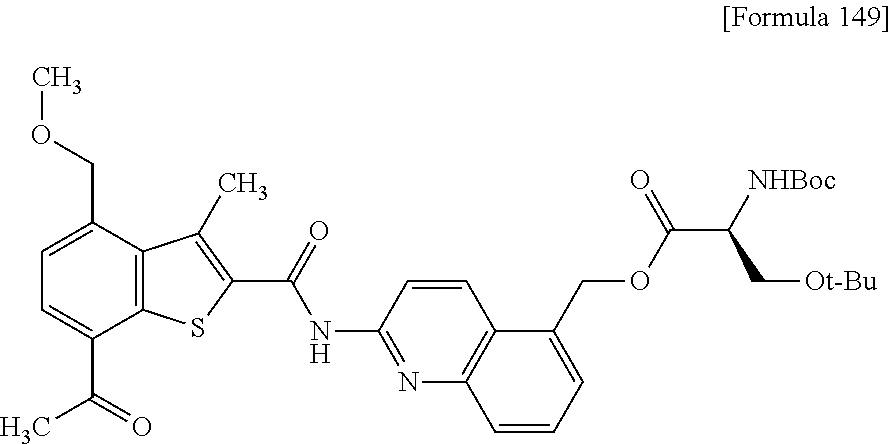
C12=C(C(COC)=CC=C1C(=O)C)C(C)=C(C(=O)NC1=NC3=C(C=C1)C(COC(C([NHBoc])C[Ot-Bu])=O)=CC=C3)S2
